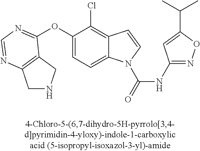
C1(OC2=NC=NC3=C2CNC3)=CC=C2C(=C1Cl)C=CN2C(=O)NC1=NOC(C(C)C)=C1
